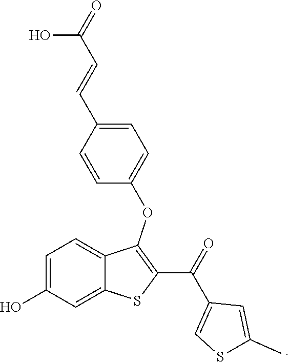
C1=C(O)C=C2C(=C1)C(OC1=CC=C(C=CC(=O)O)C=C1)=C(C(C1=CSC(C)=C1)=O)S2
